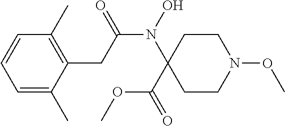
N(C(CC1=C(C)C=CC=C1C)=O)(C1(C(OC)=O)CCN(OC)CC1)O
